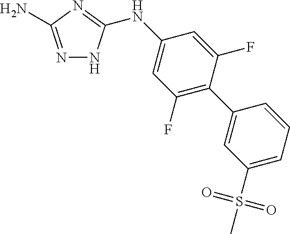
N1=C(N)N=C(NC2=CC(F)=C(C3=CC(S(C)(=O)=O)=CC=C3)C(F)=C2)N1
